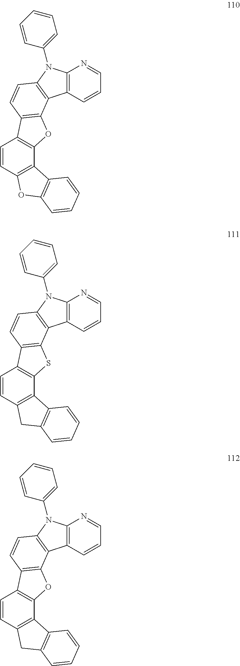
C12=C(C=CC=N1)C1=C(N2C2=CC=CC=C2)C=CC2=C1OC1=C2C=CC2=C1C1=C(O2)C=CC=C1.C12=C(C=CC=N1)C1=C(N2C2=CC=CC=C2)C=CC2=C1SC1=C2C=CC2=C1C1=C(C2)C=CC=C1.C12=C(C=CC=N1)C1=C(N2C2=CC=CC=C2)C=CC2=C1OC1=C2C=CC2=C1C1=C(C2)C=CC=C1
